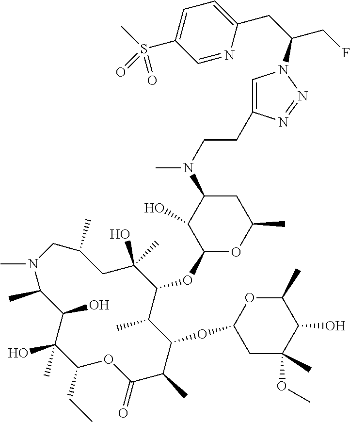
C1(O)(C)C(CC)OC(=O)C(C)C(OC2CC(OC)(C)C(O)C(C)O2)C(C)C(OC2OC(C)CC(N(C)CCC3=CN(C(CC4=CC=C(S(C)(=O)=O)C=N4)CF)N=N3)C2O)C(O)(C)CC(C)CN(C)C(C)C1O
